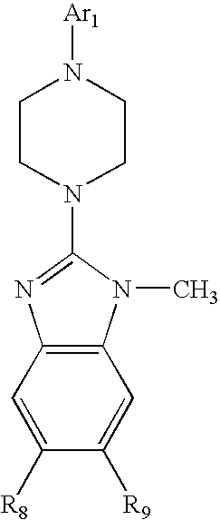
C1CN(C2=NC3=C(N2C)C=C([R9])C([R8])=C3)CCN1[Ar1]
